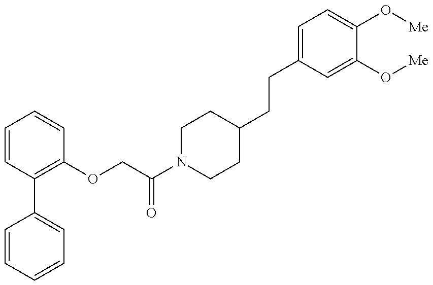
C1=CC=CC=C1C1=C(OCC(N2CCC(CCC3=CC=C(O[Me])C(O[Me])=C3)CC2)=O)C=CC=C1
